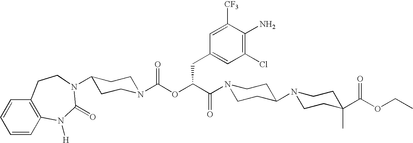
N1(C(C(OC(N2CCC(N3C(=O)N([H])C4=C(C=CC=C4)CC3)CC2)=O)CC2=CC(Cl)=C(N)C([CF3])=C2)=O)CCC(N2CCC(C(OCC)=O)(C)CC2)CC1
